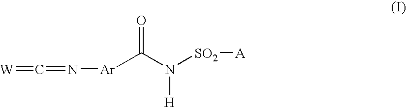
[W]=C=N[Ar]C(N([H])[SO2][A])=O
